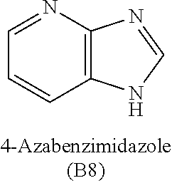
C1=NC2=C(C=C1)NC=N2
